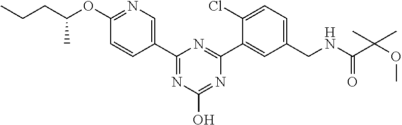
C1(CNC(C(OC)(C)C)=O)=CC=C(Cl)C(C2=NC(C3=CN=C(OC(CCC)C)C=C3)=NC(O)=N2)=C1
